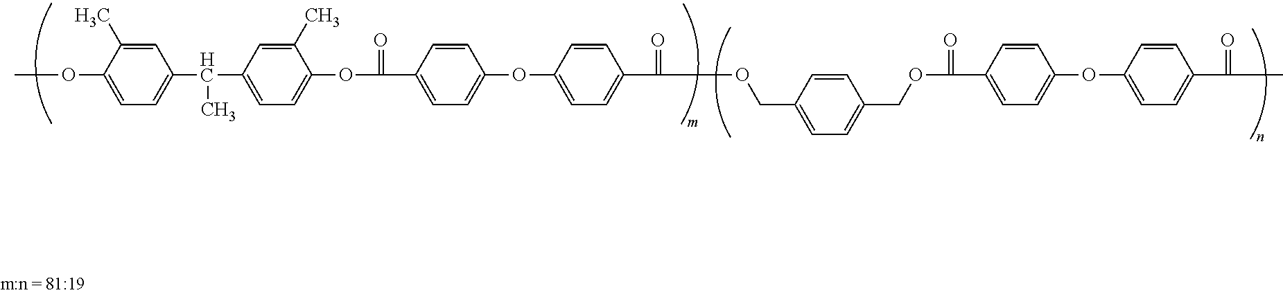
C1=C(C)C(OC)=CC=C1C(C1=CC=C(OC(C2=CC=C(OC3=CC=C(C(=O)OCC4=CC=C(COC(C5=CC=C(OC6=CC=C(C(=O)C)C=C6)C=C5)=O)C=C4)C=C3)C=C2)=O)C(C)=C1)C
